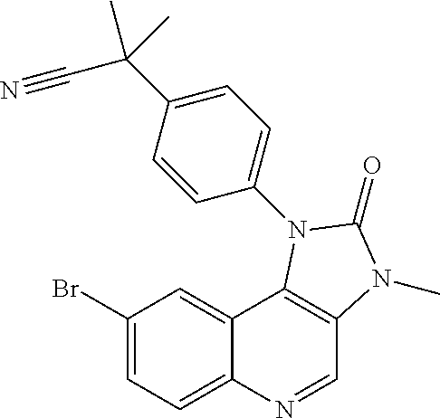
C1=C2C(=CC(Br)=C1)C1=C(C=N2)N(C)C(=O)N1C1=CC=C(C(C#N)(C)C)C=C1
